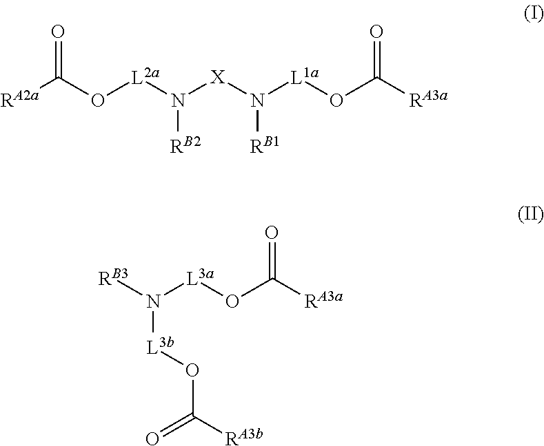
[RA2a]C(O[L2a]N([X]N([L1a]OC([RA3a])=O)[RB1])[RB2])=O.O=C([RA3b])O[L3b]N([RB3])[L3a]OC([RA3a])=O
